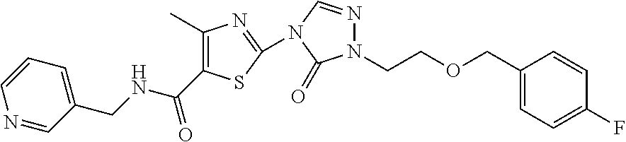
C1(C)=C(C(NCC2=CC=CN=C2)=O)SC(N2C=NN(CCOCC3=CC=C(F)C=C3)C2=O)=N1
